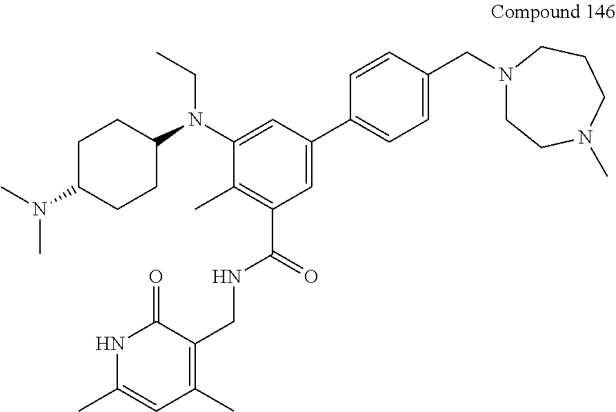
C1C(N(C)C)CCC(N(C2=CC(C3=CC=C(CN4CCN(C)CCC4)C=C3)=CC(C(NCC3=C(C)C=C(C)NC3=O)=O)=C2C)CC)C1
